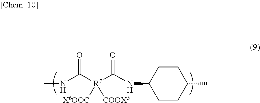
CNC([R7](C(NC1CCC(C)CC1)=O)([COOX5])[X6OOC])=O
